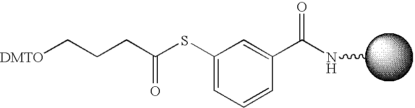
N(C)C(C1=CC(SC(CCC[DMTO])=O)=CC=C1)=O
